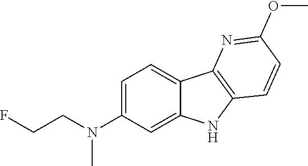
C1=C(N(CCF)C)C=C2C(=C1)C1=C(N2)C=CC(OC)=N1
